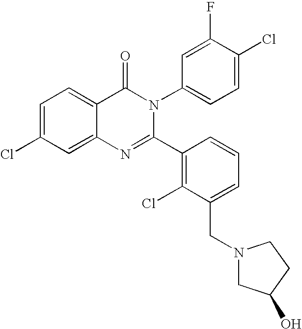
C1=C(Cl)C=C2C(=C1)C(=O)N(C1=CC=C(Cl)C(F)=C1)C(C1=C(Cl)C(CN3CC(O)CC3)=CC=C1)=N2
